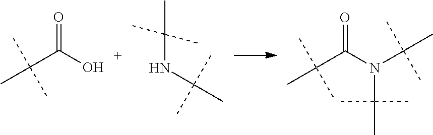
O=C(C(C)(C)C)O.C(C(=O)N(C(C)(C)C)C(C)(C)C)(C)(C)C.C(NC(C)(C)C)(C)(C)C
